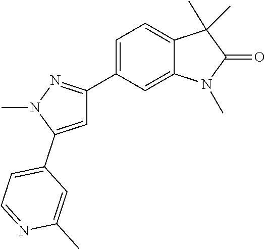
C1(C2=NN(C)C(C3=CC=NC(C)=C3)=C2)=CC=C2C(=C1)N(C)C(=O)C2(C)C
